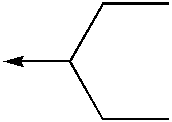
C<-C(CC)CC
